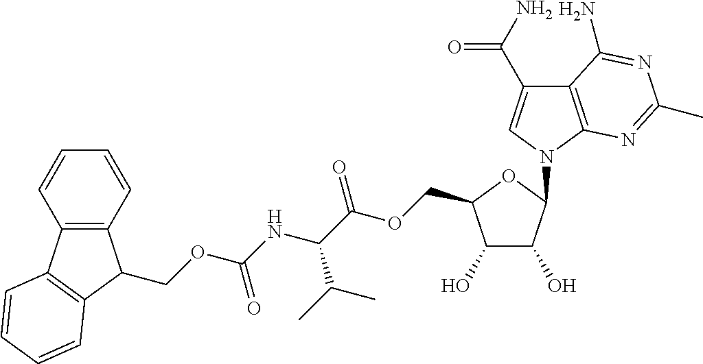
C12=C(N(C3C(O)C(O)C(COC(C(NC(OCC4C5=C(C=CC=C5)C5=C4C=CC=C5)=O)C(C)C)=O)O3)C=C1C(=O)N)N=C(C)N=C2N
